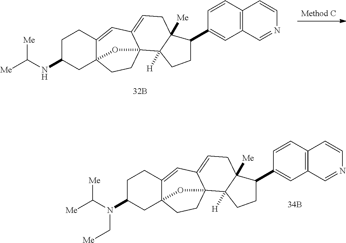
C1CC2=CC3=CCC4([Me])C([H])(C35CCC2(CC1NC([Me])[Me])O5)CCC4C1=CC2=C(C=C1)C=CN=C2.C1CC2=CC3=CCC4([Me])C([H])(C35CCC2(CC1N(C([Me])[Me])C[Me])O5)CCC4C1=CC2=C(C=C1)C=CN=C2
